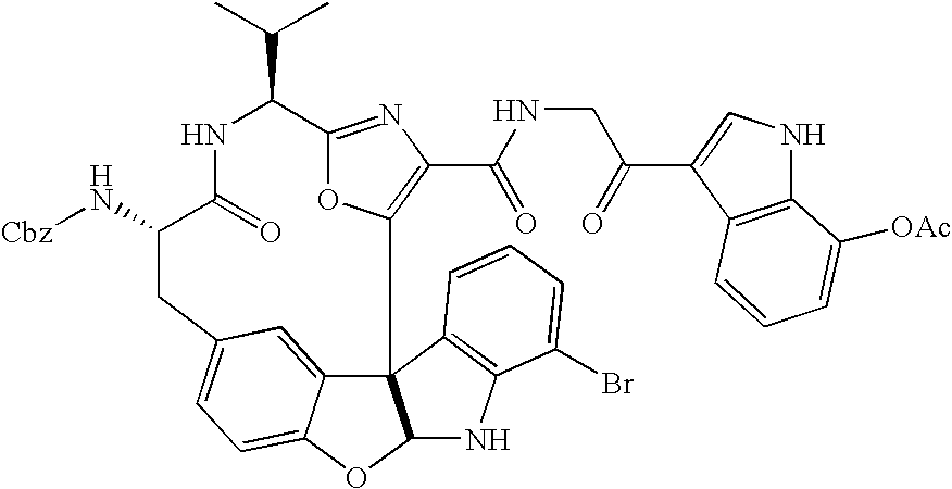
N([Cbz])C1CC2=CC=C3C(=C2)C2(C4=C(C(=O)NCC(=O)C5=CNC6=C5C=CC=C6[OAc])N=C(C(C(C)C)NC1=O)O4)C(O3)NC1=C2C=CC=C1Br
